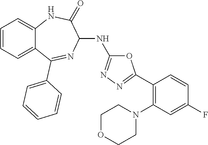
C1=CC=C2C(=C1)NC(=O)C(NC1=NN=C(C3=C(N4CCOCC4)C=C(F)C=C3)O1)N=C2C1=CC=CC=C1
